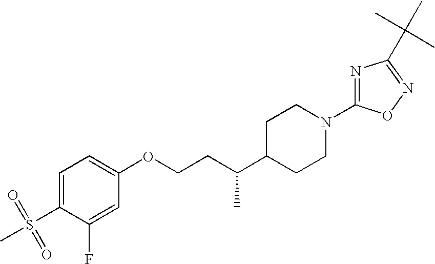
C1=C(S(=O)(=O)C)C(F)=CC(OCCC(C2CCN(C3=NC(C(C)(C)C)=NO3)CC2)C)=C1
